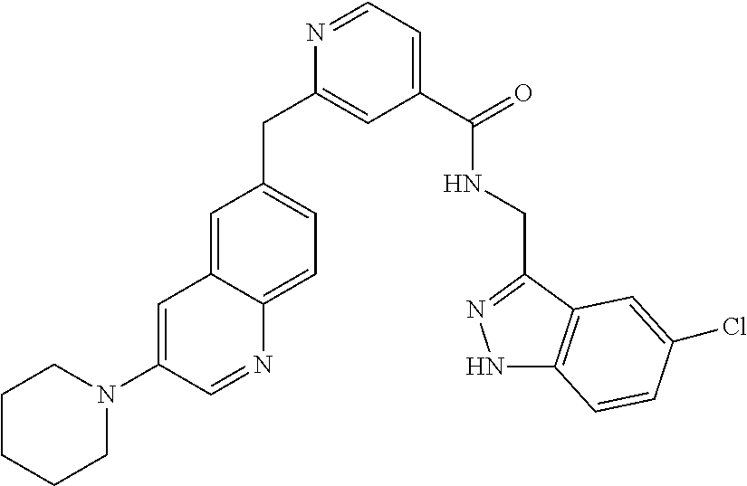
C1=C2C(=CC=C1CC1=CC(C(=O)NCC3=NNC4=C3C=C(Cl)C=C4)=CC=N1)N=CC(N1CCCCC1)=C2
